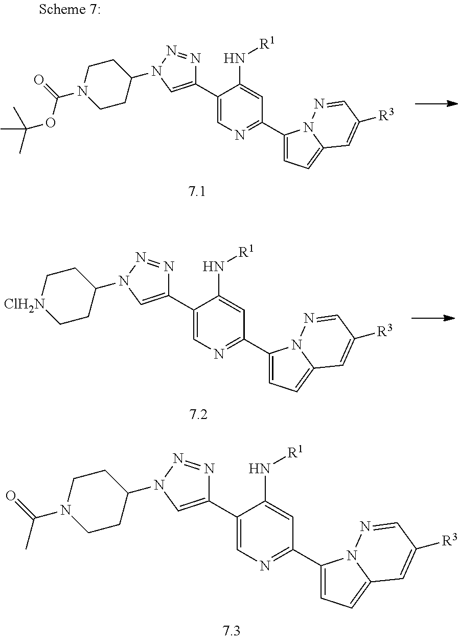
C1(C2=NC=C(C3=CN(C4CCN(C(C)=O)CC4)N=N3)C(N[R1])=C2)=CC=C2N1N=CC([R3])=C2.C1(C2=NC=C(C3=CN(C4CC[ClH2N]CC4)N=N3)C(N[R1])=C2)=CC=C2N1N=CC([R3])=C2.C1(C2=NC=C(C3=CN(C4CCN(C(OC(C)(C)C)=O)CC4)N=N3)C(N[R1])=C2)=CC=C2N1N=CC([R3])=C2
